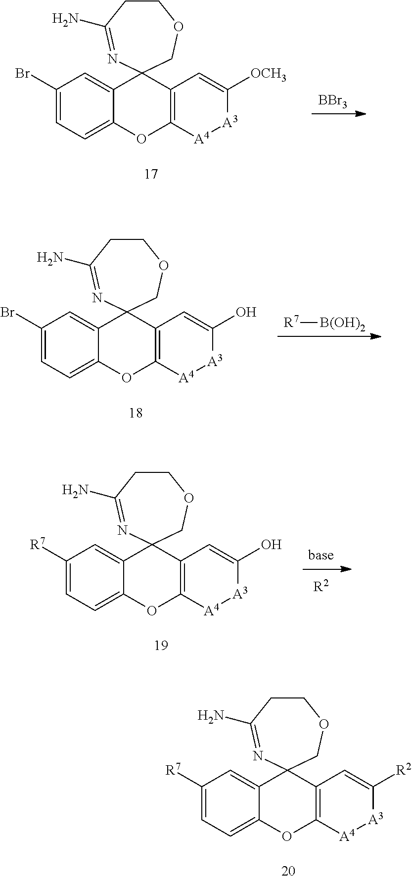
C1(Br)=CC=C2C(=C1)C1(C3=C(O2)[A4][A3]C([OCH3])=C3)COCCC(N)=N1.[BBr3].C1(Br)=CC=C2C(=C1)C1(C3=C(O2)[A4][A3]C(O)=C3)COCCC(N)=N1.[R7][B(OH)2].C1([R7])=CC=C2C(=C1)C1(C3=C(O2)[A4][A3]C(O)=C3)COCCC(N)=N1.[R2].C1([R7])=CC=C2C(=C1)C1(C3=C(O2)[A4][A3]C([R2])=C3)COCCC(N)=N1
